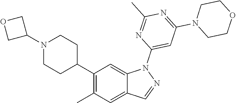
C1(C2CCN(C3COC3)CC2)=C(C)C=C2C(=C1)N(C1=CC(N3CCOCC3)=NC(C)=N1)N=C2
